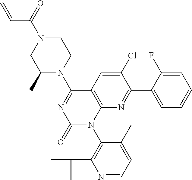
C12=C(C(N3CCN(C(C=C)=O)CC3C)=NC(=O)N1C1=C(C(C)C)N=CC=C1C)C=C(Cl)C(C1=CC=CC=C1F)=N2
